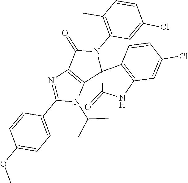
C12=C(C(=O)N(C3=C(C)C=CC(Cl)=C3)C13C(=O)NC1=C3C=CC(Cl)=C1)N=C(C1=CC=C(OC)C=C1)N2C(C)C
